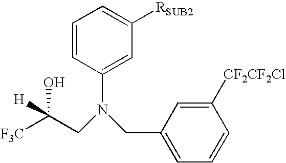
[F3C]C(CN(CC1=CC=CC([CF2CF2Cl])=C1)C1=CC([RSUB2])=CC=C1)([H])O
